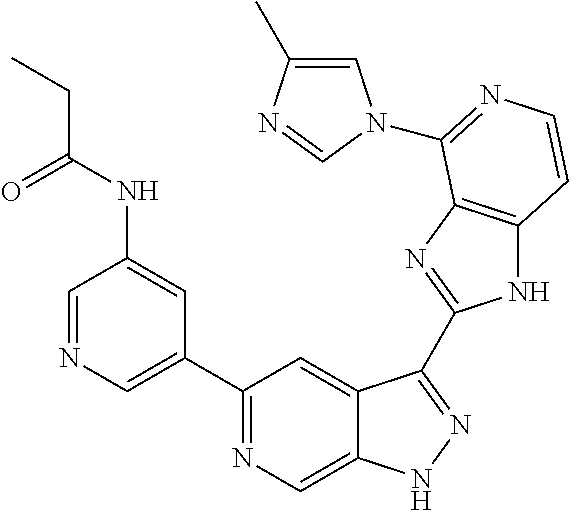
C1=NC=C(C2=NC=C3C(=C2)C(C2=NC4=C(N2)C=CN=C4N2C=C(C)N=C2)=NN3)C=C1NC(CC)=O
